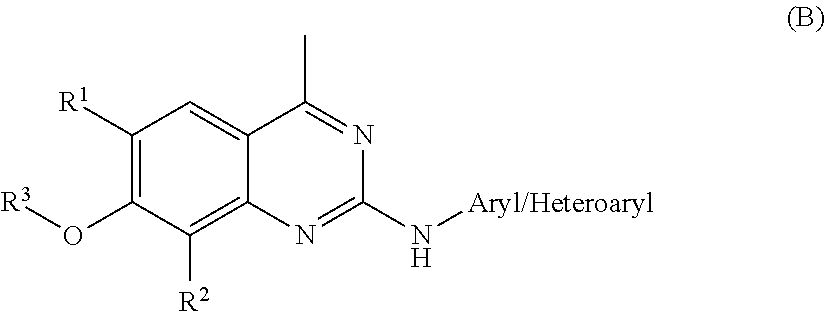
[R3]OC1=C([R1])C=C2C(=C1[R2])N=C(N[Aryl/Heteroaryl])N=C2C
